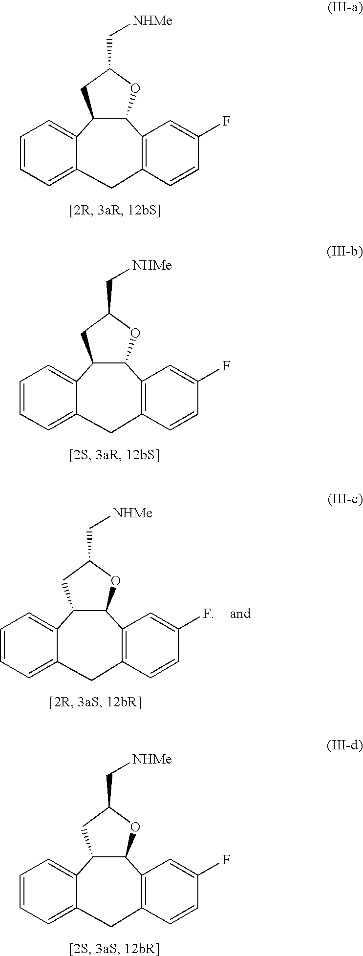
C1=CC=C2C(=C1)C1C(C3=C(C=CC(F)=C3)C2)OC(C[NHMe])C1.C1=CC=C2C(=C1)C1C(C3=C(C=CC(F)=C3)C2)OC(C[NHMe])C1.C1=CC=C2C(=C1)C1C(C3=C(C=CC(F)=C3)C2)OC(C[NHMe])C1.C1=CC=C2C(=C1)C1C(C3=C(C=CC(F)=C3)C2)OC(C[NHMe])C1
